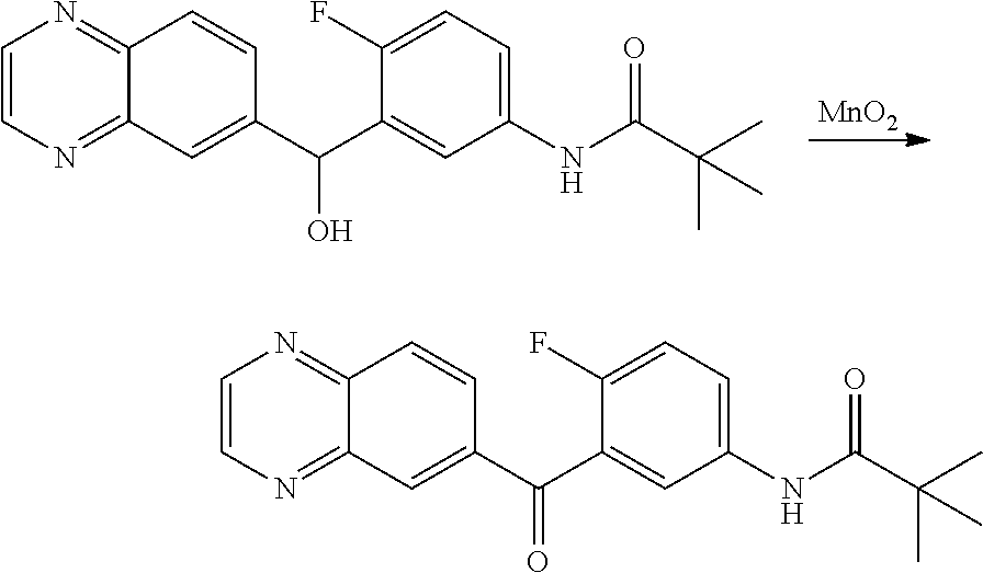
[MnO2].C1=CN=C2C(=N1)C=CC(C(O)C1=CC(NC(C(C)(C)C)=O)=CC=C1F)=C2.C1=CN=C2C(=N1)C=CC(C(=O)C1=CC(NC(C(C)(C)C)=O)=CC=C1F)=C2
